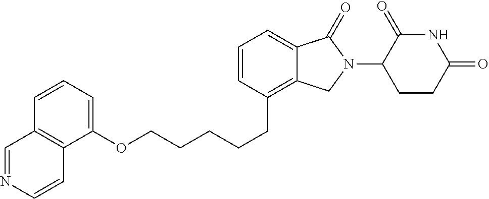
C1(OCCCCCC2=C3C(=CC=C2)C(=O)N(C2C(=O)NC(=O)CC2)C3)=CC=CC2=C1C=CN=C2
